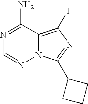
N1=C(N)C2=C(I)N=C(C3CCC3)N2N=C1
